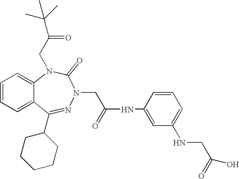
C1=CC=C2C(=C1)N(CC(=O)C(C)(C)C)C(=O)N(CC(NC1=CC(NCC(=O)O)=CC=C1)=O)N=C2C1CCCCC1
